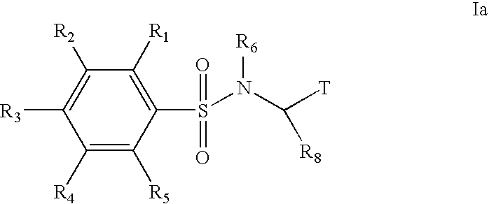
C1([R4])=C([R5])C(S(=O)(=O)N(C([T])[R8])[R6])=C([R1])C([R2])=C1[R3]
